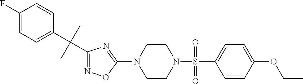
N1=C(C(C2=CC=C(F)C=C2)(C)C)N=C(N2CCN(S(=O)(C3=CC=C(OCC)C=C3)=O)CC2)O1
